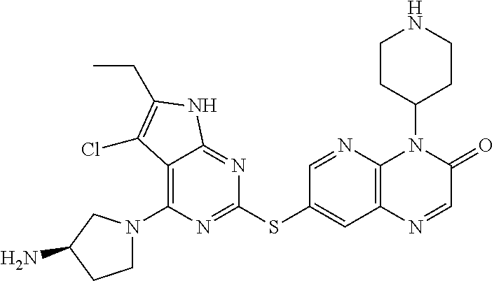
C12=C(N3CCC(N)C3)N=C(SC3=CC4=C(N=C3)N(C3CCNCC3)C(=O)C=N4)N=C1NC(CC)=C2Cl
